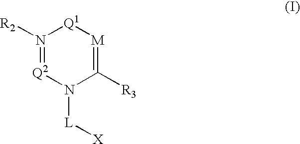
N1([R2])=[Q2]N([L][X])C([R3])=[M][Q1]1
